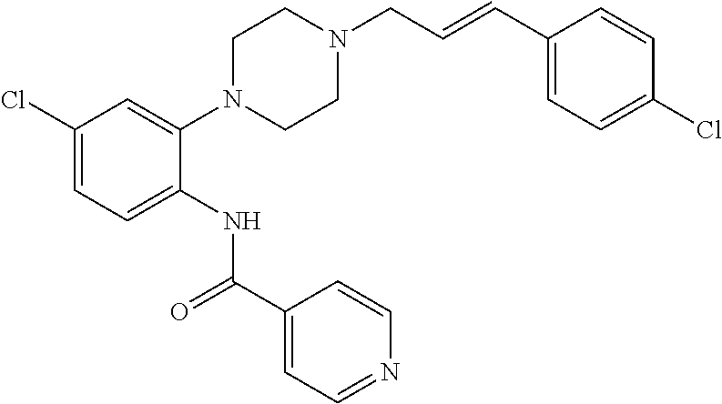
C1(Cl)=CC=C(NC(C2=CC=NC=C2)=O)C(N2CCN(CC=CC3=CC=C(Cl)C=C3)CC2)=C1
